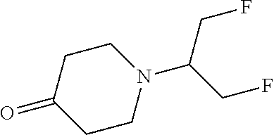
C1CN(C(CF)CF)CCC1=O
